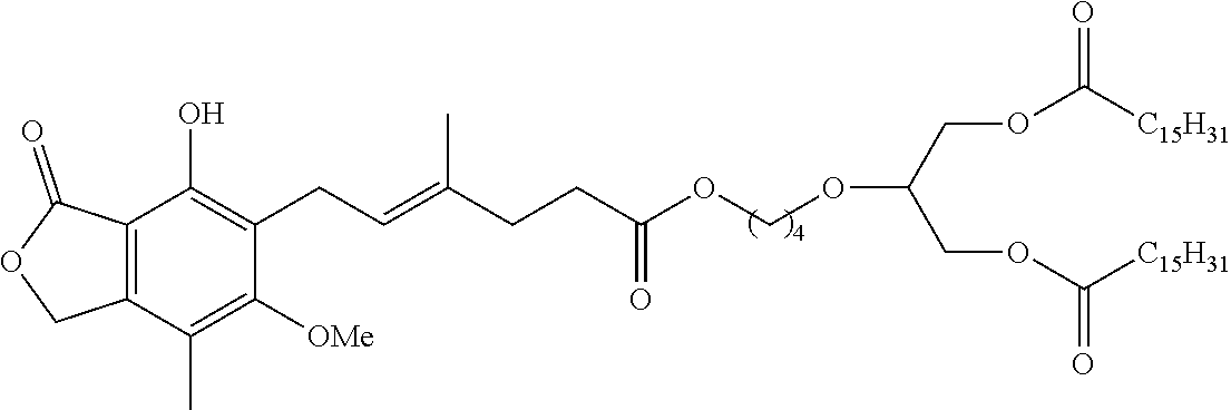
C12=C(C(C)=C([OMe])C(CC=C(CCC(OCOC(COC([C15H31])=O)COC([C15H31])=O)=O)C)=C1O)COC2=O
